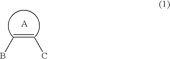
C(=CC)B
